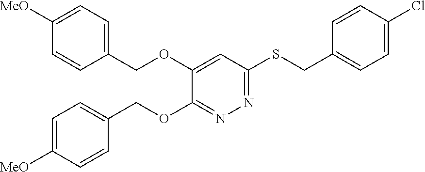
C1=CC(COC2=CC(SCC3=CC=C(Cl)C=C3)=NN=C2OCC2=CC=C([MeO])C=C2)=CC=C1[MeO]
